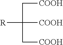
[R]C([COOH])(C[COOH])C[COOH]
